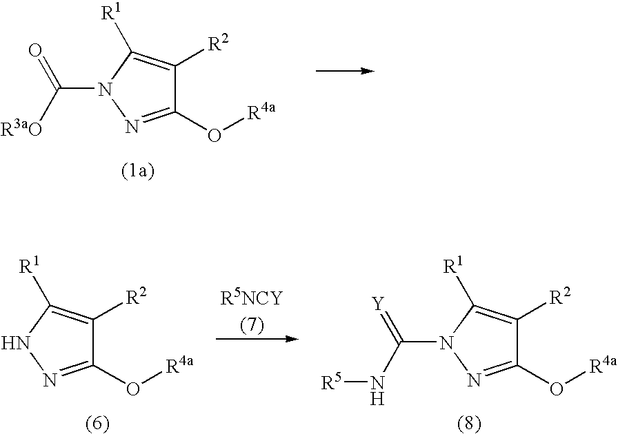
C1(O[R4a])=NN(C([R3aO])=O)C([R1])=C1[R2].C1(O[R4a])=NNC([R1])=C1[R2].C1(O[R4a])=NN(C(N[R5])=[Y])C([R1])=C1[R2]
